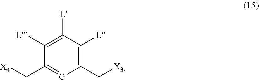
C1([L])=C([L])C([L])=C(C[X3])[G]=C1C[X4]
